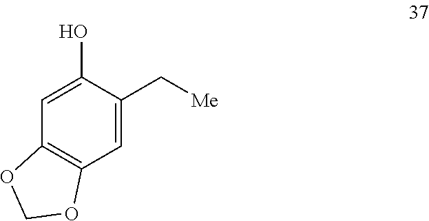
C12=C(C=C(C[Me])C(O)=C1)OCO2
